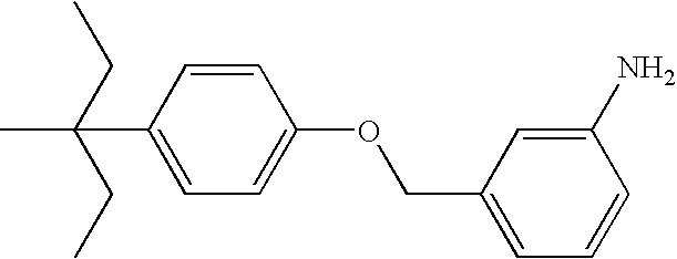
C1(C(C)(CC)CC)=CC=C(OCC2=CC=CC(N)=C2)C=C1
